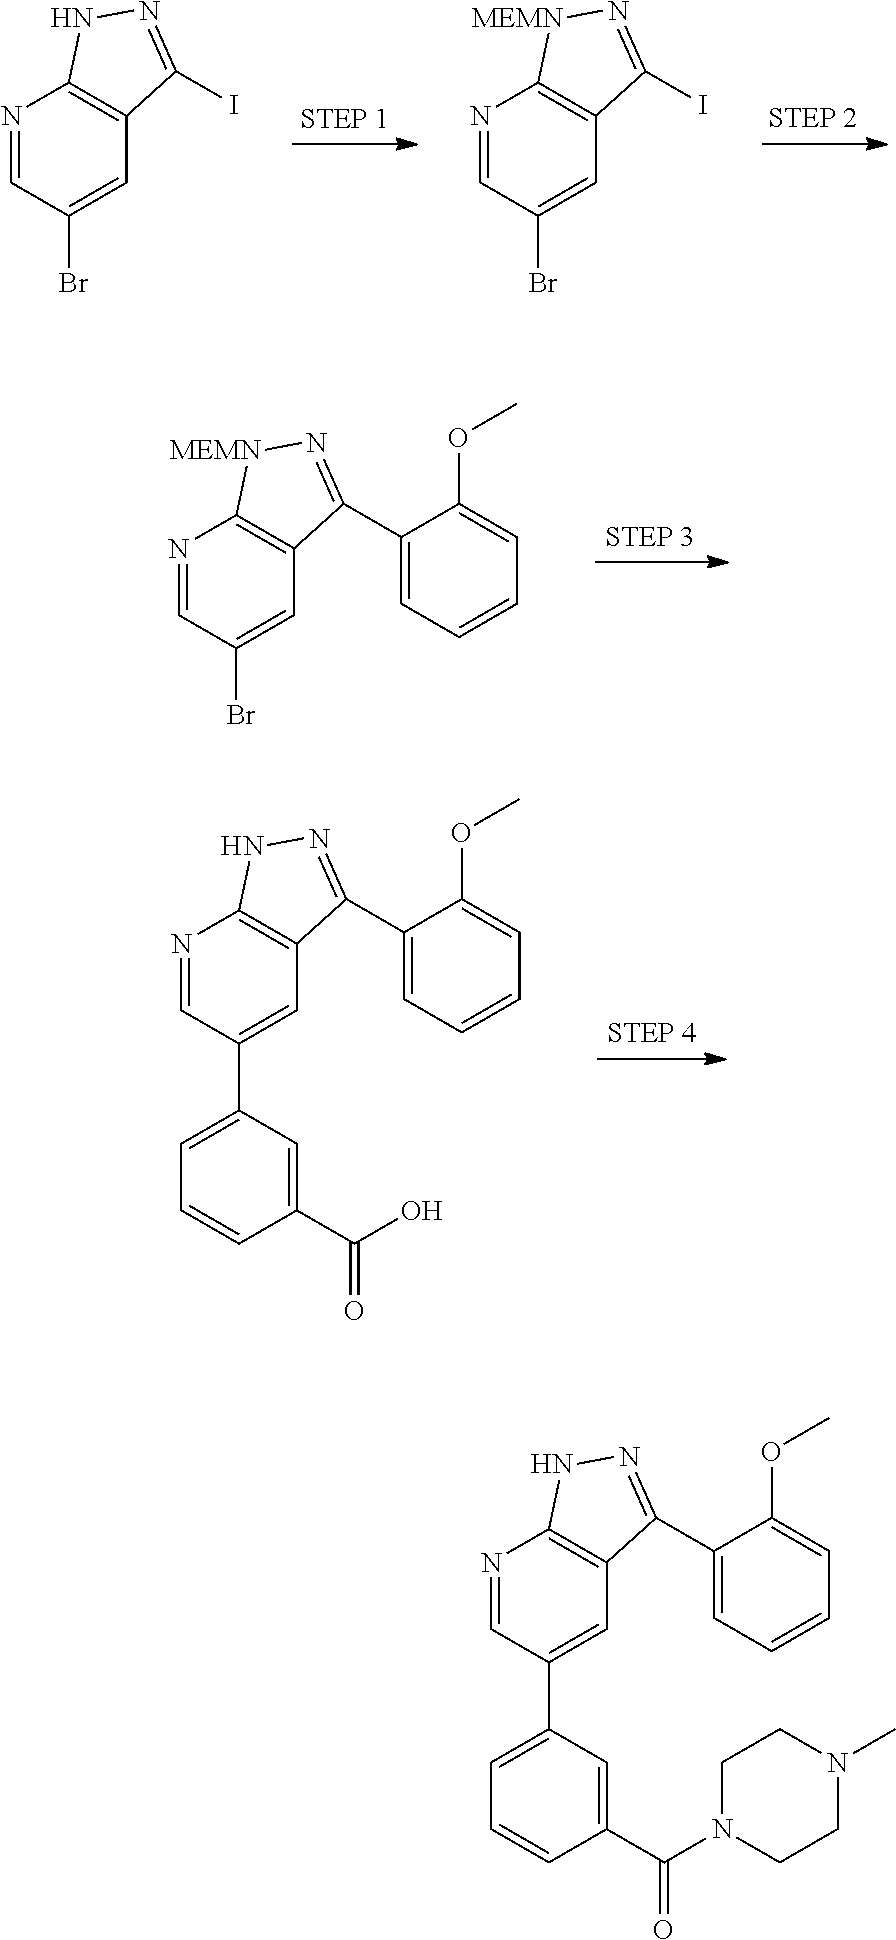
N1=CC(Br)=CC2=C1[MEMN]N=C2C1=CC=CC=C1OC.N1=CC(C2=CC=CC(C(O)=O)=C2)=CC2=C1NN=C2C1=CC=CC=C1OC.N1=CC(Br)=CC2=C1NN=C2I.N1=CC(Br)=CC2=C1[MEMN]N=C2I.N1=CC(C2=CC=CC(C(N3CCN(C)CC3)=O)=C2)=CC2=C1NN=C2C1=CC=CC=C1OC
